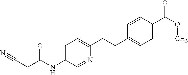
C1=C(NC(CC#N)=O)C=NC(CCC2=CC=C(C(OC)=O)C=C2)=C1
